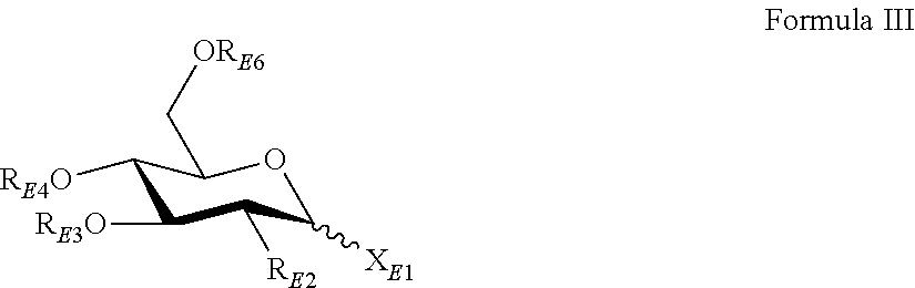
C1([RE4O])C([RE3O])C([RE2])C([XE1])OC1C[ORE6]
